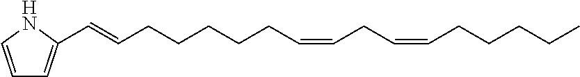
C1=CNC(C=CCCCCCC=CCC=CCCCCC)=C1
